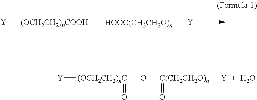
[Y][(OCH2CH2)nCOOH].[HOOC(CH2CH2O)n][Y].[Y][(OCH2CH2)nC](O[C(CH2CH2O)n](=O)[Y])=O.O
